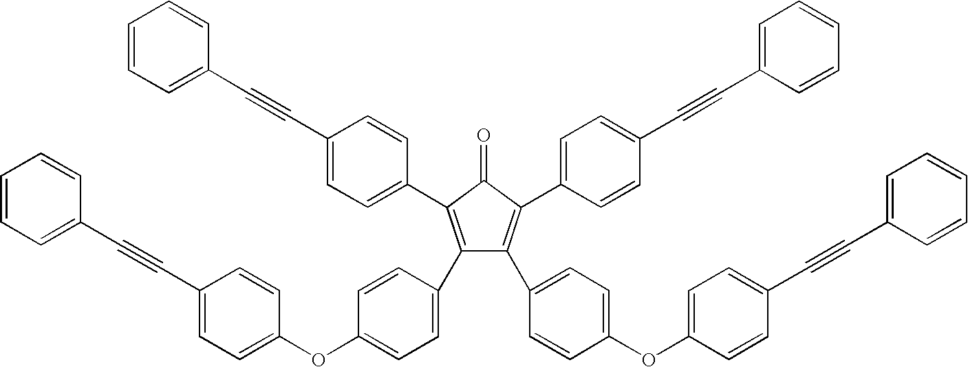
C1(C2=CC=C(OC3=CC=C(C#CC4=CC=CC=C4)C=C3)C=C2)=C(C2=CC=C(C#CC3=CC=CC=C3)C=C2)C(=O)C(C2=CC=C(C#CC3=CC=CC=C3)C=C2)=C1C1=CC=C(OC2=CC=C(C#CC3=CC=CC=C3)C=C2)C=C1
